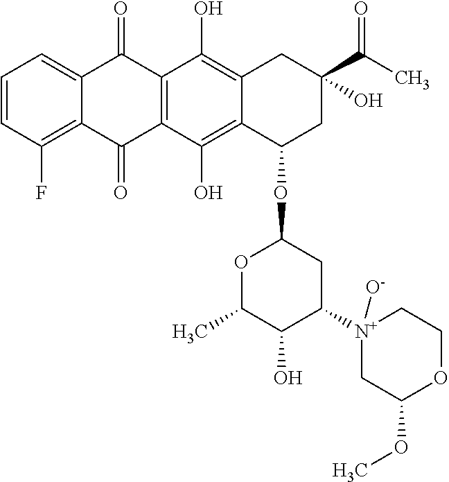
C1=CC(F)=C2C(=C1)C(=O)C1=C(C2=O)C(O)=C2C(=C1O)CC(C(C)=O)(O)CC2OC1OC(C)C(O)C([N+]2([O-])CC(OC)OCC2)C1
